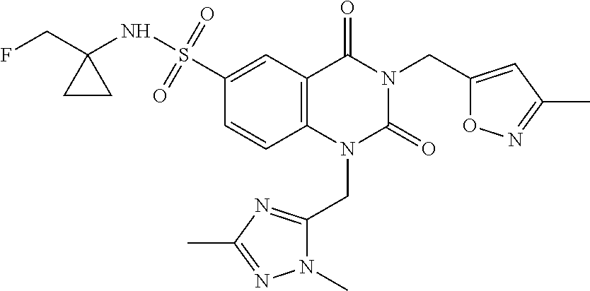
C1(S(=O)(=O)NC2(CF)CC2)=CC2=C(C=C1)N(CC1=NC(C)=NN1C)C(=O)N(CC1=CC(C)=NO1)C2=O
